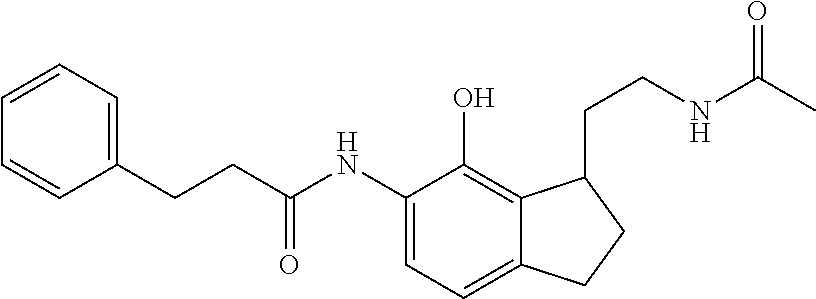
C(NC1=CC=C2C(=C1O)C(CCNC(C)=O)CC2)(=O)CCC1=CC=CC=C1
